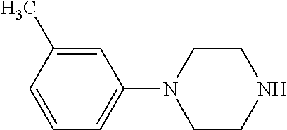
C1=CC(C)=CC(N2CCNCC2)=C1
